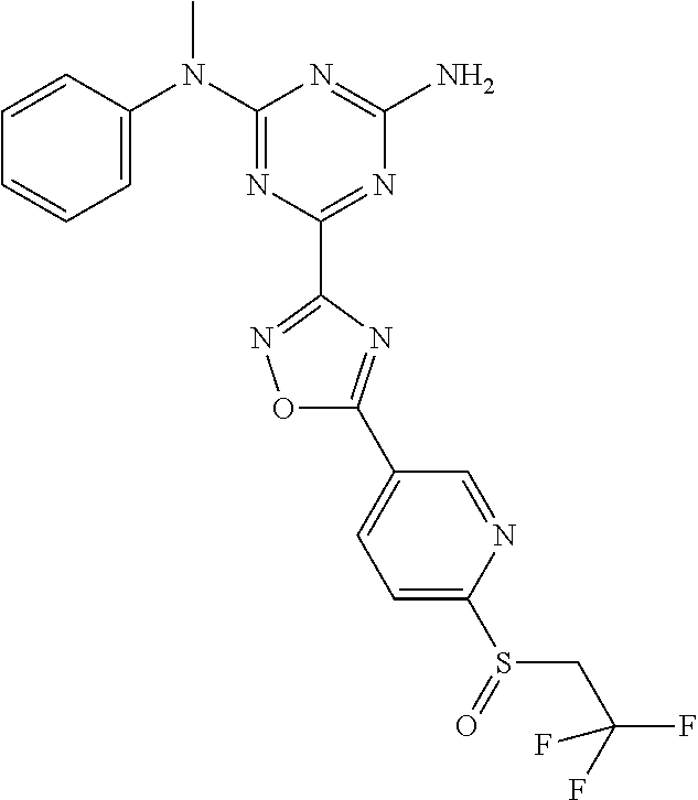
C1=CC(N(C2=NC(C3=NOC(C4=CC=C(S(CC(F)(F)F)=O)N=C4)=N3)=NC(N)=N2)C)=CC=C1
